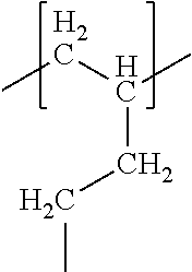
CCC(C)CCC
